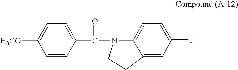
C1=C([H3CO])C=CC(C(N2C3=CC=C(I)C=C3CC2)=O)=C1
